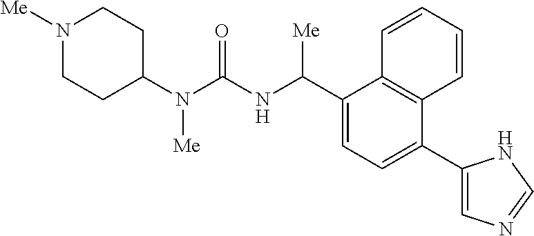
C1(N(C(NC(C2=CC=C(C3=CN=CN3)C3=C2C=CC=C3)[Me])=O)[Me])CCN([Me])CC1
